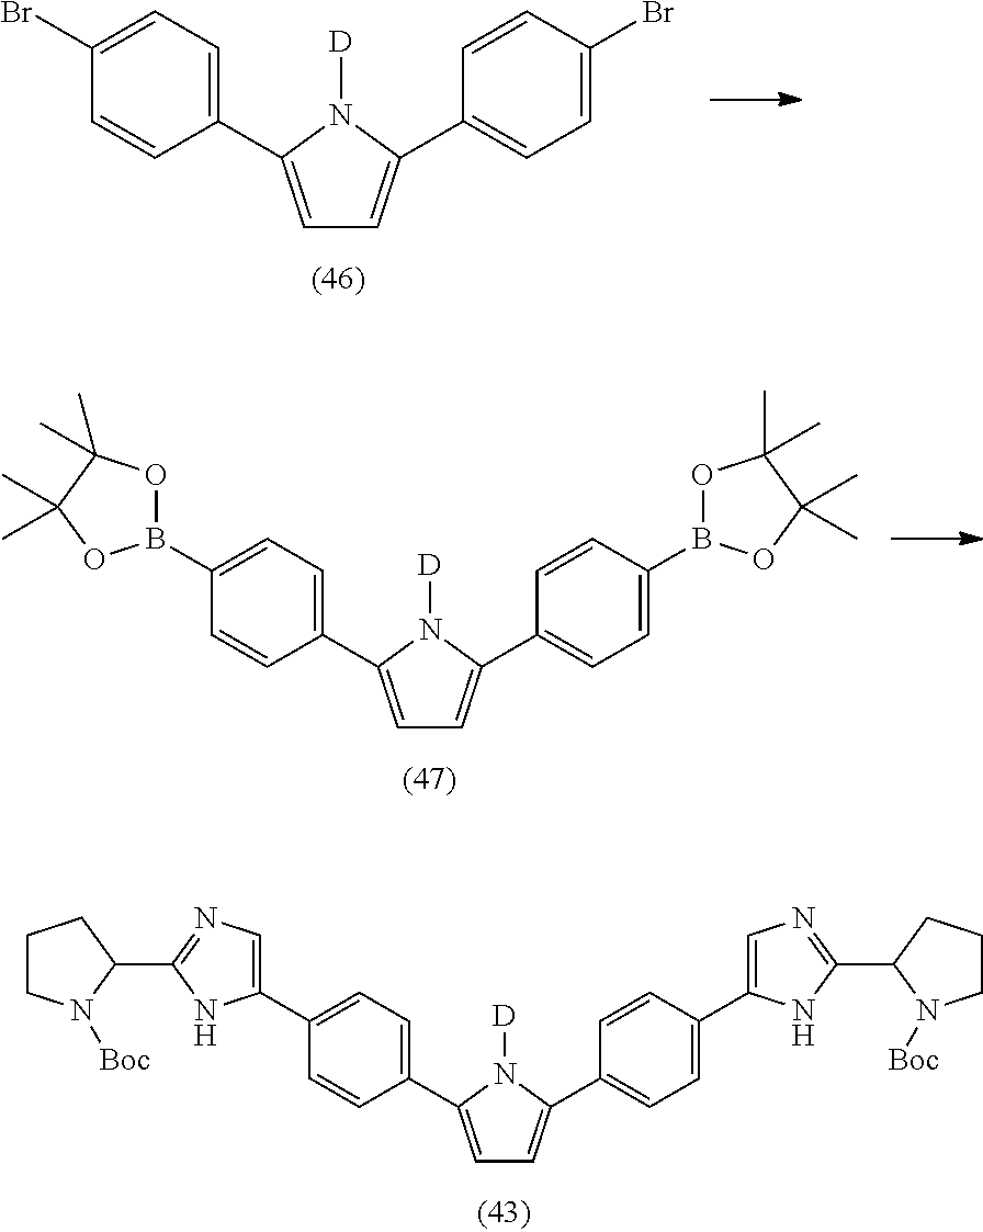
C1(C2=CC=C(C3=CC=C(Br)C=C3)N2[D])=CC=C(Br)C=C1.C1(C2=CC=C(C3=CC=C(B4OC(C)(C)C(C)(C)O4)C=C3)N2[D])=CC=C(B2OC(C)(C)C(C)(C)O2)C=C1.C1(C2=CC=C(C3=CC=C(C4=CN=C(C5CCCN5[Boc])N4)C=C3)N2[D])=CC=C(C2=CN=C(C3N([Boc])CCC3)N2)C=C1
